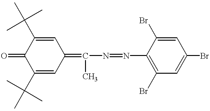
C1(C(C)(C)C)=CC(=C(N=NC2=C(Br)C=C(Br)C=C2Br)C)C=C(C(C)(C)C)C1=O
